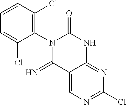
C1(N2C(=N)C3=CN=C(Cl)N=C3NC2=O)=C(Cl)C=CC=C1Cl
